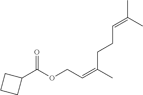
C1(C(OCC=C(C)CCC=C(C)C)=O)CCC1
